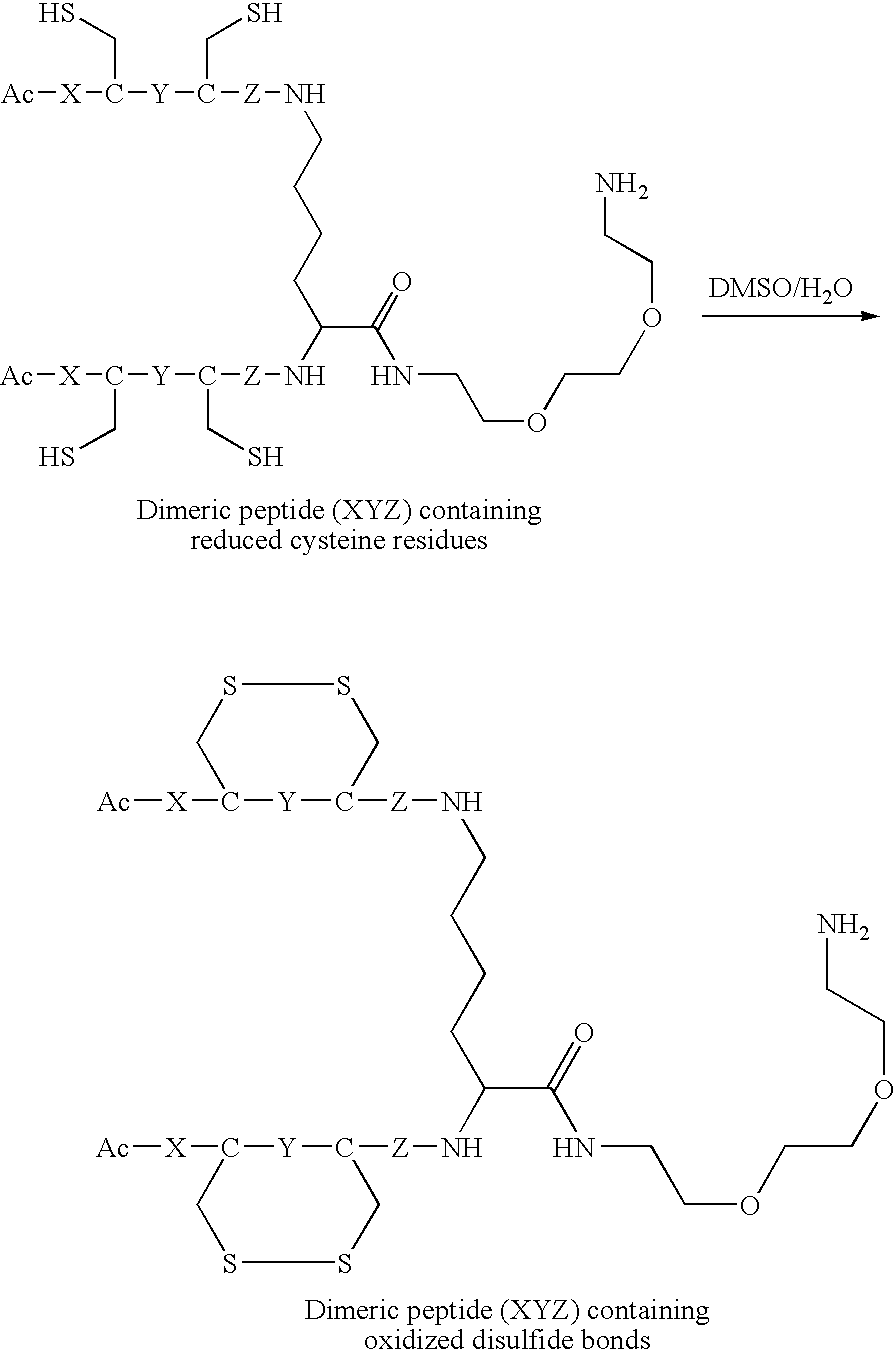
C(C(=O)NCCOCCOCCN)(CCCCN[Z]C1[Y]C([X][Ac])CSSC1)N[Z]C1[Y]C([X][Ac])CSSC1.C(C(=O)NCCOCCOCCN)(CCCCN[Z]C([Y]C([X][Ac])CS)CS)N[Z]C([Y]C([X][Ac])CS)CS
